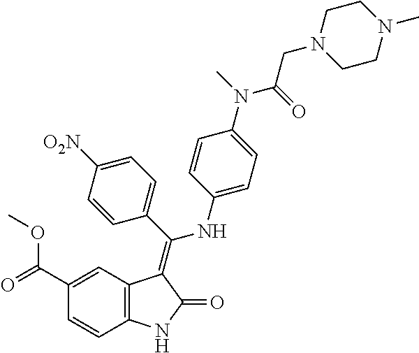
C1(C(=O)OC)=CC2=C(C=C1)NC(=O)C2=C(C1=CC=C([O2N])C=C1)NC1=CC=C(N(C)C(=O)CN2CCN(C)CC2)C=C1
